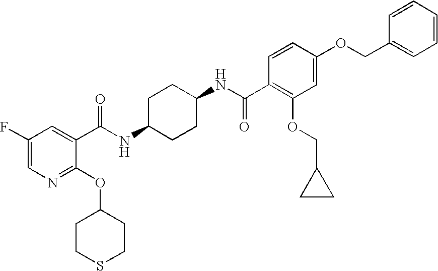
C1CC(NC(=O)C2=CC(F)=CN=C2OC2CCSCC2)CCC1NC(=O)C1=C(OCC2CC2)C=C(OCC2=CC=CC=C2)C=C1
